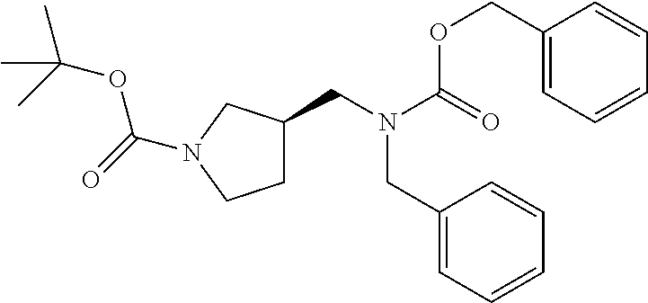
C1C(CN(C(=O)OCC2=CC=CC=C2)CC2=CC=CC=C2)CN(C(OC(C)(C)C)=O)C1
